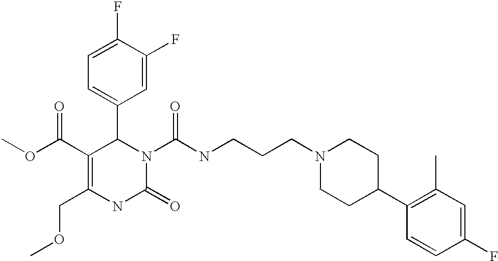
C1(F)=CC=C(C2C(C(=O)OC)=C(COC)NC(=O)N2C(=O)NCCCN2CCC(C3=C(C)C=C(F)C=C3)CC2)C=C1F
